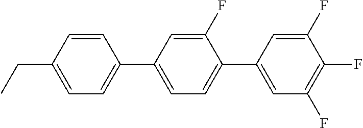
C1(C2=CC=C(C3=CC(F)=C(F)C(F)=C3)C(F)=C2)=CC=C(CC)C=C1
